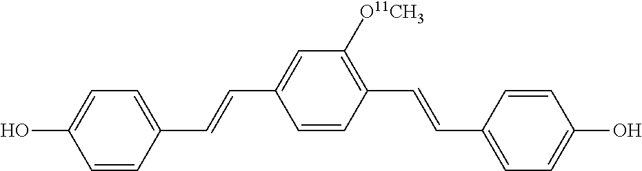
C1=C(O)C=CC(C=CC2=CC([O11CH3])=C(C=CC3=CC=C(O)C=C3)C=C2)=C1
